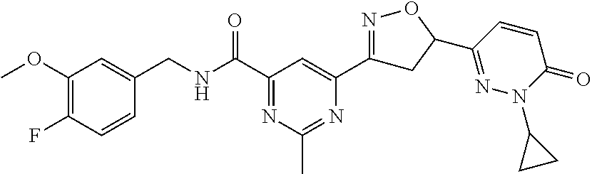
C1(OC)=C(F)C=CC(CNC(C2=NC(C)=NC(C3=NOC(C4=NN(C5CC5)C(=O)C=C4)C3)=C2)=O)=C1
